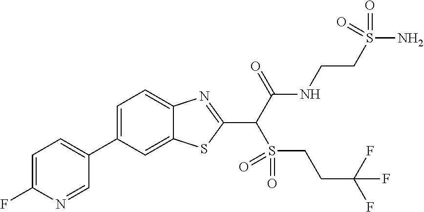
C1=C(F)N=CC(C2=CC=C3C(=C2)SC(C(C(NCCS(N)(=O)=O)=O)S(CCC(F)(F)F)(=O)=O)=N3)=C1
